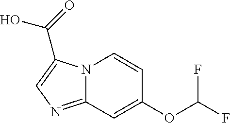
C1(OC(F)F)=CC2=NC=C(C(=O)O)N2C=C1
